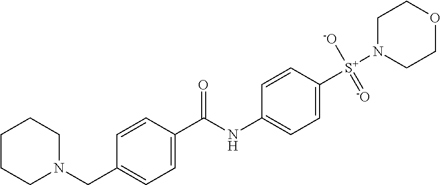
C1CCN(CC2=CC=C(C(NC3=CC=C([S+](N4CCOCC4)([-O])=[-O])C=C3)=O)C=C2)CC1
